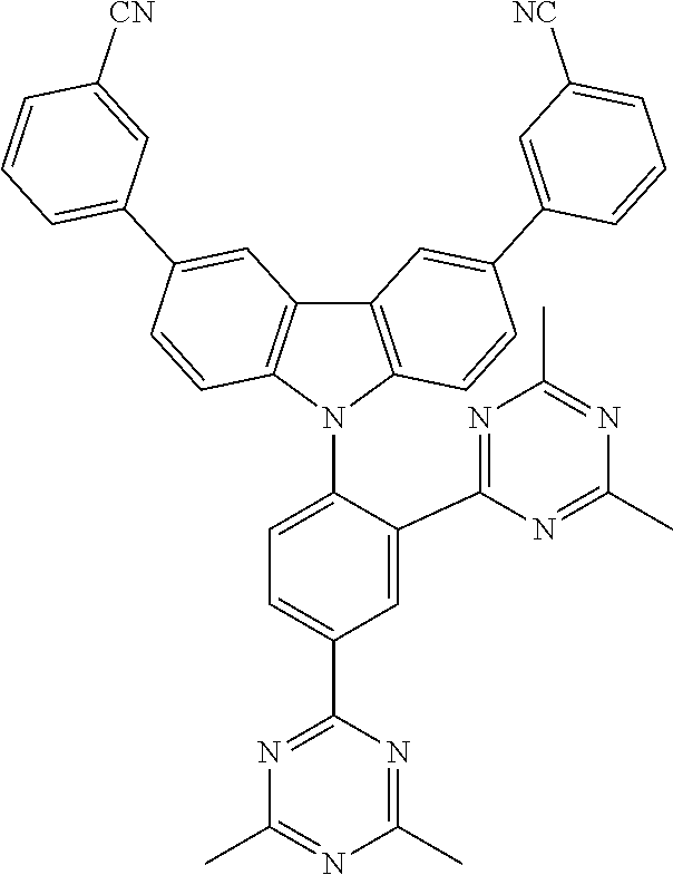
C1=C(C2=NC(C)=NC(C)=N2)C(N2C3=C(C4=C2C=CC(C2=CC=CC([CN])=C2)=C4)C=C(C2=CC([NC])=CC=C2)C=C3)=CC=C1C1=NC(C)=NC(C)=N1
